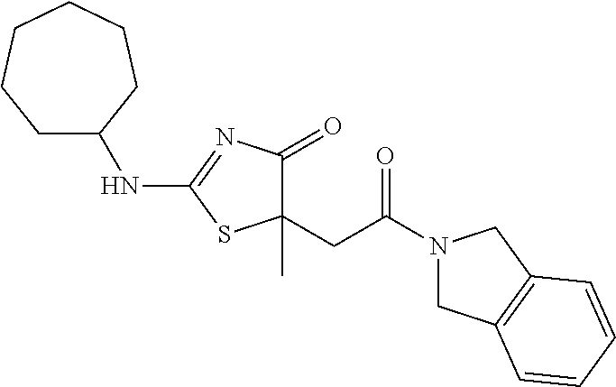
C1(CC(=O)N2CC3=C(C2)C=CC=C3)(C)C(=O)N=C(NC2CCCCCC2)S1
